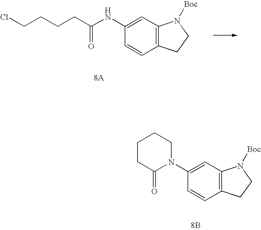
C1(NC(=O)CCCCCl)=CC2=C(C=C1)CCN2[Boc].C1CC(=O)N(C2=CC3=C(C=C2)CCN3[Boc])CC1.[8B]
